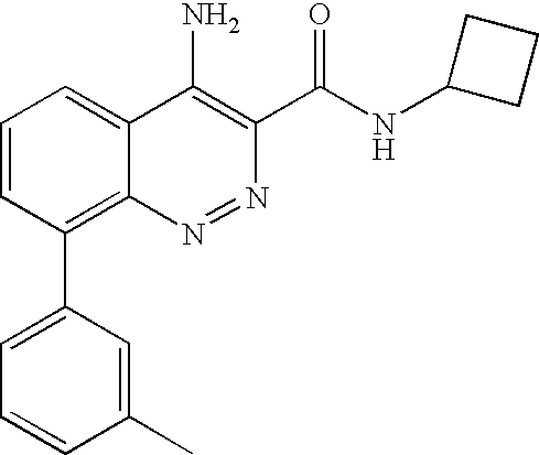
C1=C(C2=C3C(=CC=C2)C(N)=C(C(NC2CCC2)=O)N=N3)C=C(C)C=C1
